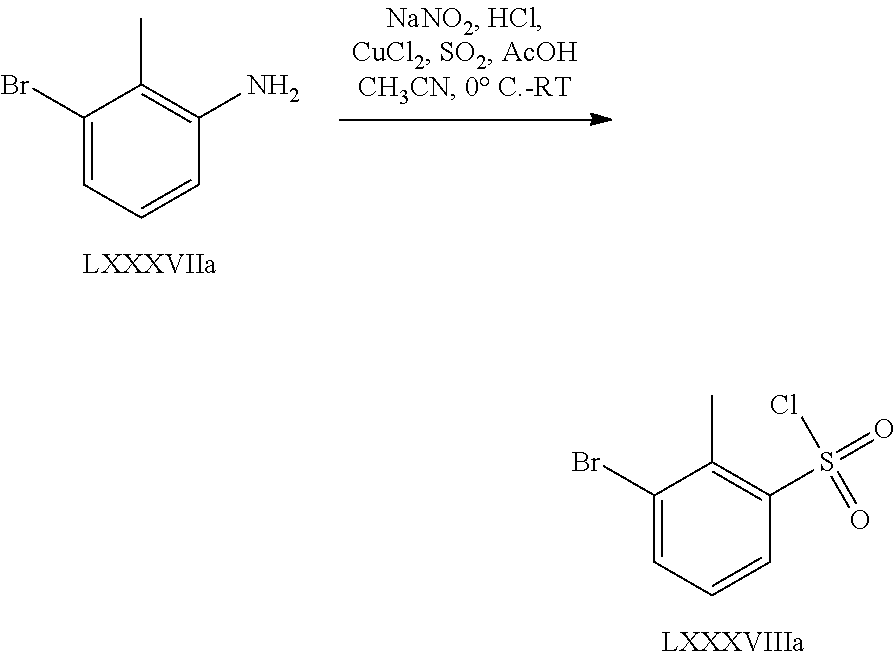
BrC1=CC=CC(S(=O)(=O)Cl)=C1C.BrC1=CC=CC(N)=C1C
